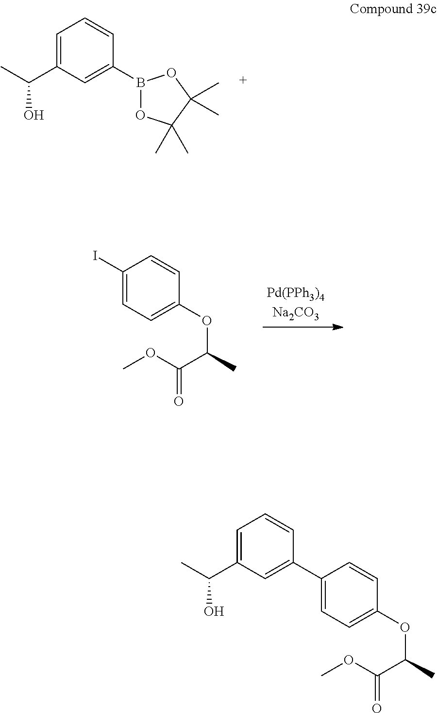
C1=C(C(C)O)C=C(B2OC(C)(C)C(C)(C)O2)C=C1.C1(I)=CC=C(OC(C)C(OC)=O)C=C1.C1=C(C(C)O)C=C(C2=CC=C(OC(C)C(OC)=O)C=C2)C=C1
